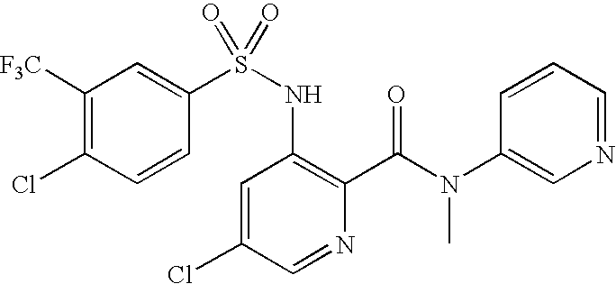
C1([F3C])=C(Cl)C=CC(S(NC2=C(C(N(C)C3=CN=CC=C3)=O)N=CC(Cl)=C2)(=O)=O)=C1
